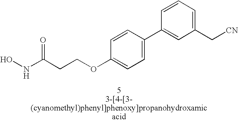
N(C(CCOC1=CC=C(C2=CC(C[CN])=CC=C2)C=C1)=O)O
